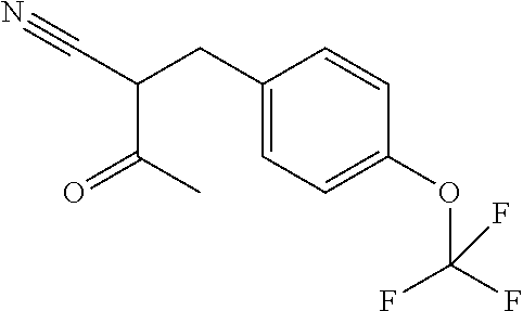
C1(CC(C(C)=O)C#N)=CC=C(OC(F)(F)F)C=C1
